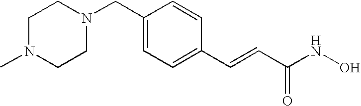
C1N(C)CCN(CC2=CC=C(C=CC(NO)=O)C=C2)C1
